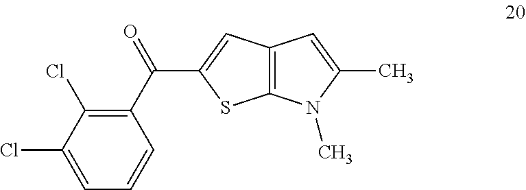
C12=C(N(C)C(C)=C1)SC(C(C1=C(Cl)C(Cl)=CC=C1)=O)=C2
